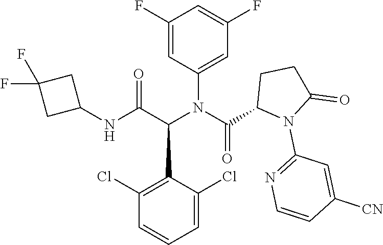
C1=C(Cl)C(C(C(NC2CC(F)(F)C2)=O)N(C(C2N(C3=NC=CC([CN])=C3)C(=O)CC2)=O)C2=CC(F)=CC(F)=C2)=C(Cl)C=C1
